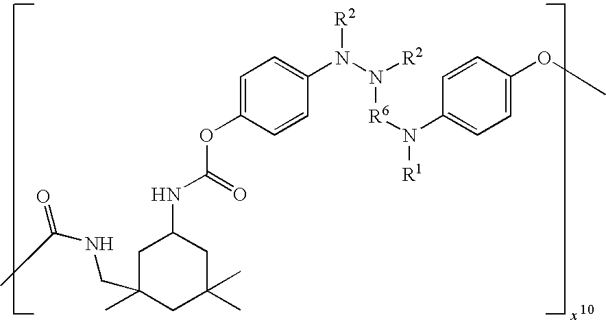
C1C(CNC(=O)C)(C)CC(C)(C)CC1NC(=O)OC1=CC=C(N(N([R2])[R6]N([R1])C2=CC=C(OC)C=C2)[R2])C=C1
